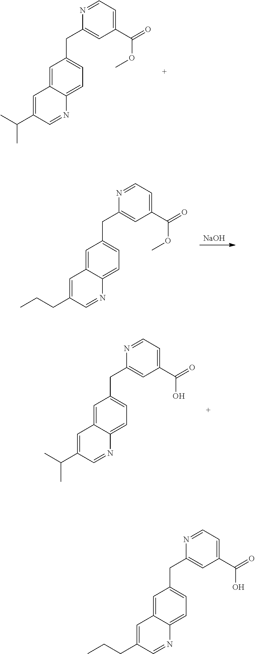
C(C1=CC(C(=O)OC)=CC=N1)C1=CC=C2C(=C1)C=C(C(C)C)C=N2.[NaOH].C(C1=CC(C(=O)OC)=CC=N1)C1=CC=C2C(=C1)C=C(CCC)C=N2.C(C1=CC(C(=O)O)=CC=N1)C1=CC=C2C(=C1)C=C(C(C)C)C=N2.C(C1=CC(C(=O)O)=CC=N1)C1=CC=C2C(=C1)C=C(CCC)C=N2
